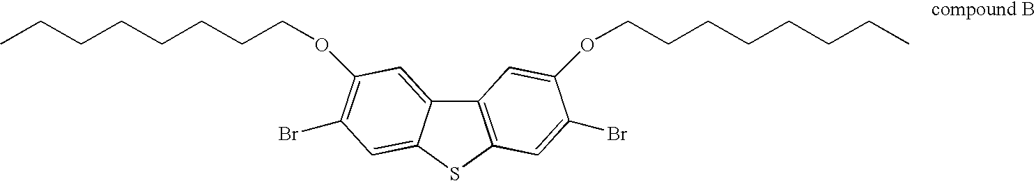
C12=C(SC3=CC(Br)=C(OCCCCCCCC)C=C13)C=C(Br)C(OCCCCCCCC)=C2
